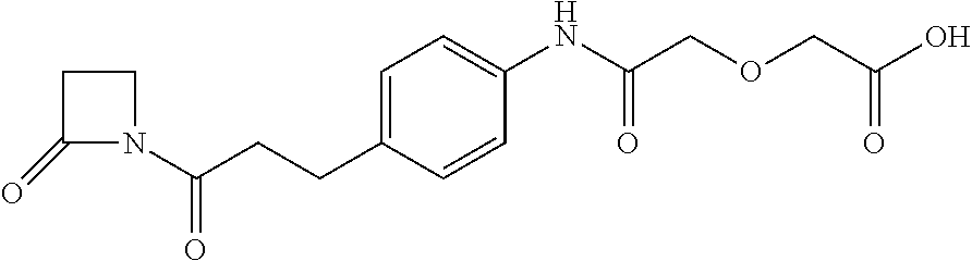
C1CC(=O)N1C(CCC1=CC=C(NC(COCC(O)=O)=O)C=C1)=O
